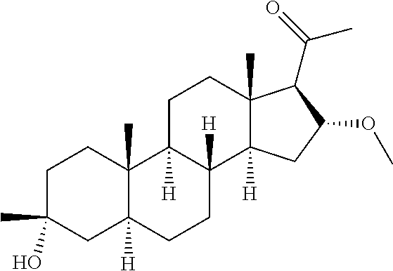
C1C(C)(O)CC2([H])C(C)(C1)C1([H])C([H])(CC2)C2([H])C(C)(CC1)C(C(=O)C)C(OC)C2
